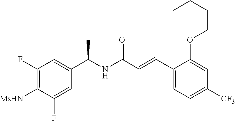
C1(F)=C([MsHN])C(F)=CC(C(NC(C=CC2=CC=C([CF3])C=C2OCCCC)=O)C)=C1
